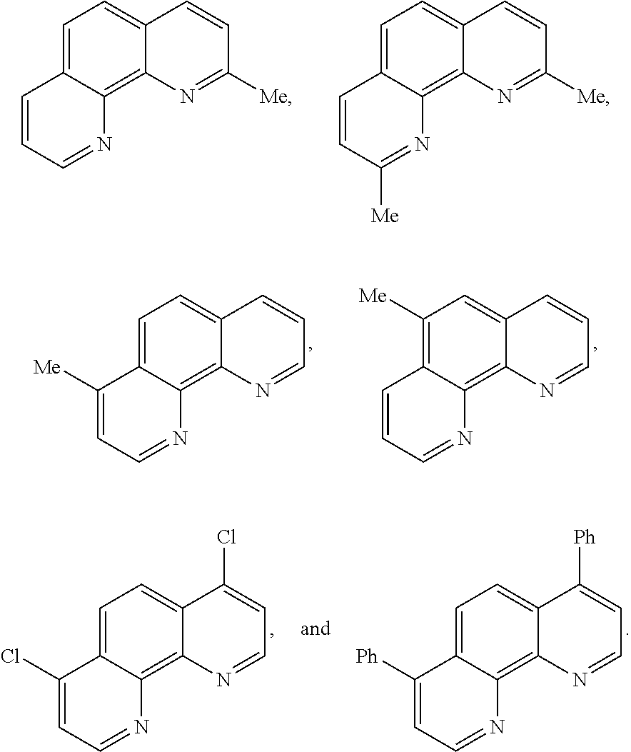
C1=CC=NC2=C3N=C([Me])C=CC3=CC=C12.C1=CC([Me])=NC2=C3N=C([Me])C=CC3=CC=C12.C1([Me])=CC=NC2=C3N=CC=CC3=CC=C12.C1=CC=NC2=C3N=CC=CC3=CC([Me])=C12.C1(Cl)=CC=NC2=C3N=CC=C(Cl)C3=CC=C12.C1([Ph])=CC=NC2=C3N=CC=C([Ph])C3=CC=C12
